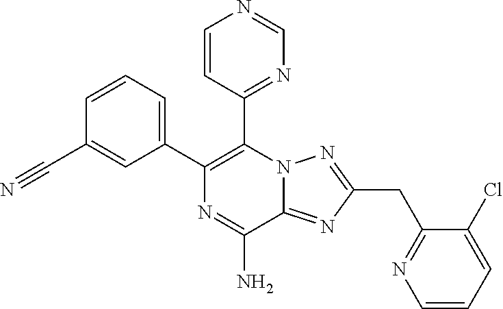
C1(C2=C(C3=NC=NC=C3)N3C(=NC(CC4=NC=CC=C4Cl)=N3)C(N)=N2)=CC=CC(C#N)=C1
